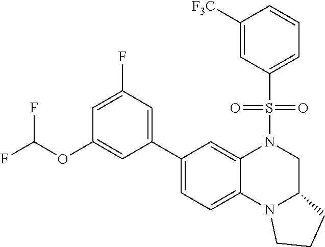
C1([F3C])=CC(S(N2CC3N(C4=CC=C(C5=CC(F)=CC(OC(F)F)=C5)C=C24)CCC3)(=O)=O)=CC=C1
